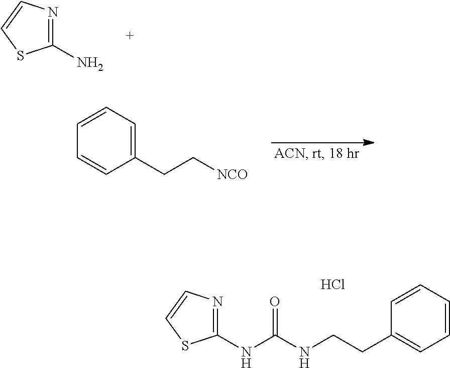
C1(N)=NC=CS1.C1(CC[NCO])=CC=CC=C1.C1(NC(NCCC2=CC=CC=C2)=O)=NC=CS1.Cl
